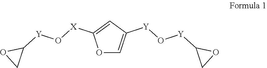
O1C=C([Y]O[Y]C2CO2)C=C1[X]O[Y]C1OC1
